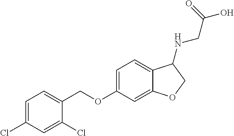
C1=C(Cl)C=C(Cl)C(COC2=CC=C3C(=C2)OCC3NCC(=O)O)=C1
